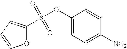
O1C(S(OC2=CC=C([NO2])C=C2)(=O)=O)=CC=C1
